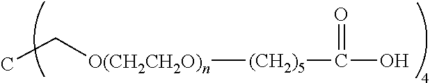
[(CH2)5]([O(CH2CH2O)n]CC)C(O)=O
